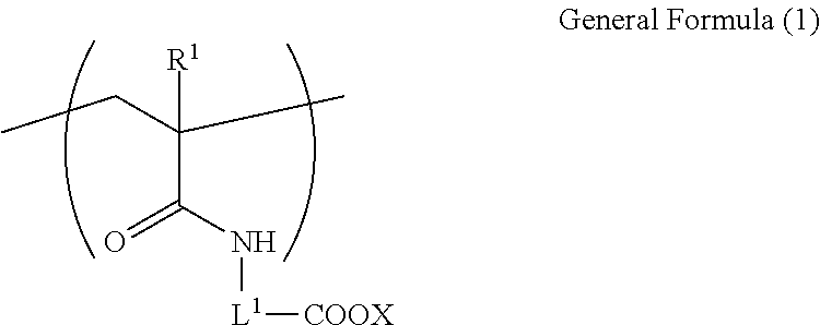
N([L1][COOX])C(C(C)(CC)[R1])=O
